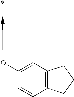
OC1=CC2=C(C=C1)CCC2
